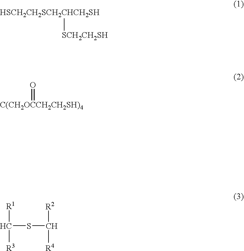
[HSCH2CH2SCH2CHCH2SH][SCH2CH2SH].[C(CH2OCCH2CH2SH)4]=O.[R1]C([R3])SC([R4])[R2]
